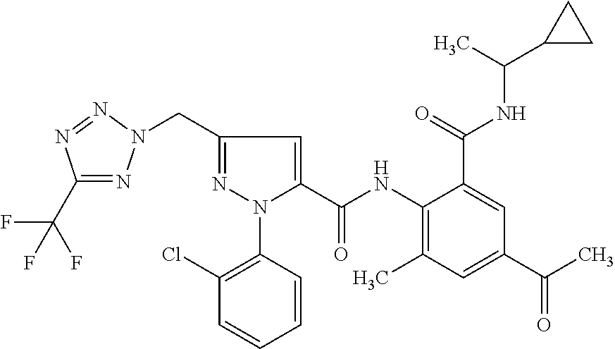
C1(C(F)(F)F)=NN(CC2=NN(C3=C(Cl)C=CC=C3)C(C(NC3=C(C)C=C(C(=O)C)C=C3C(NC(C)C3CC3)=O)=O)=C2)N=N1
